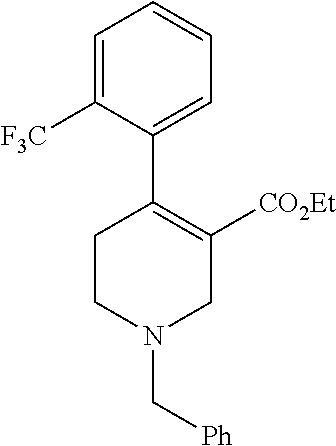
C1=C([F3C])C(C2=C([CO2Et])CN(C[Ph])CC2)=CC=C1
